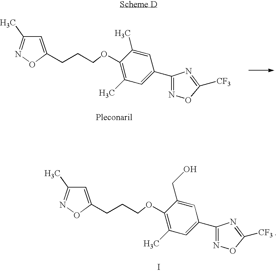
C1=C(CCCOC2=C(C)C=C(C3=NOC([CF3])=N3)C=C2C)ON=C1C.I.C1=C(CCCOC2=C(C)C=C(C3=NOC([CF3])=N3)C=C2CO)ON=C1C
